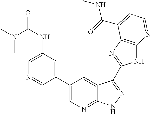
C1(C2=CN=C3C(=C2)C(C2=NC4=C(N2)N=CC=C4C(=O)NC)=NN3)=CC(NC(N(C)C)=O)=CN=C1
